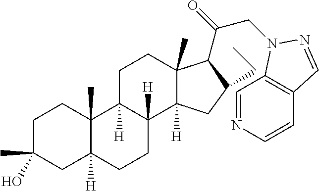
C1C(C)(O)CC2([H])C(C)(C1)C1([H])C([H])(CC2)C2([H])C(C)(CC1)C(C(CN1C3=C(C=CN=C3)C=N1)=O)C(CC)C2
